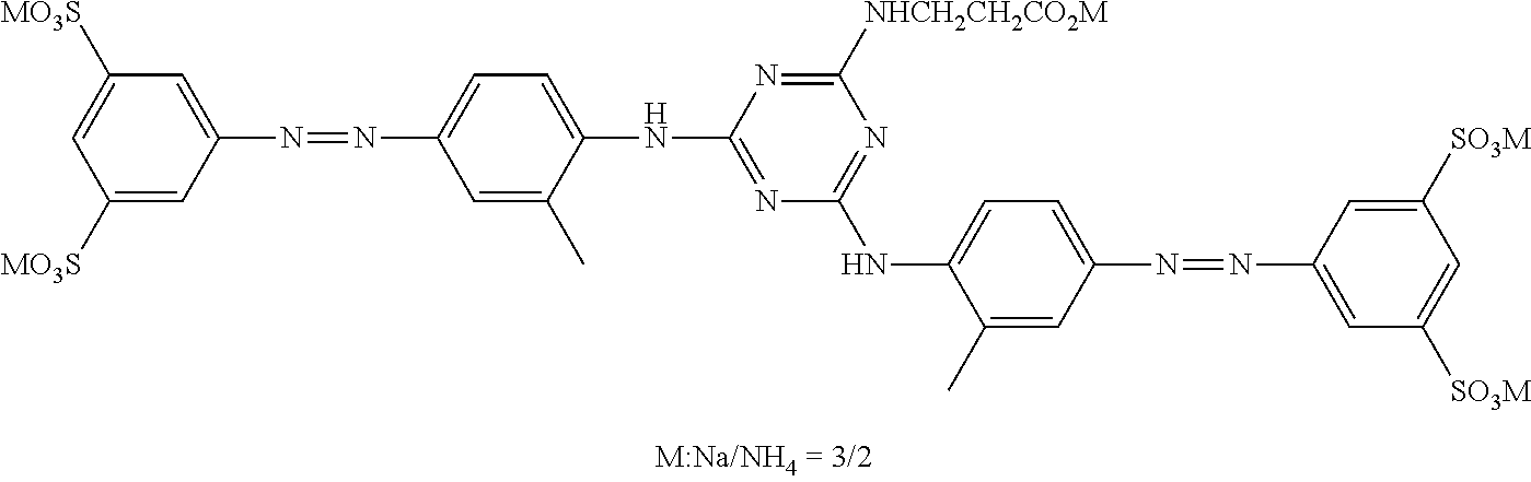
C1([MO3S])=CC([MO3S])=CC(N=NC2=CC=C(NC3=NC(NC4=CC=C(N=NC5=CC([SO3M])=CC([SO3M])=C5)C=C4C)=NC([NHCH2CH2CO2M])=N3)C(C)=C2)=C1
